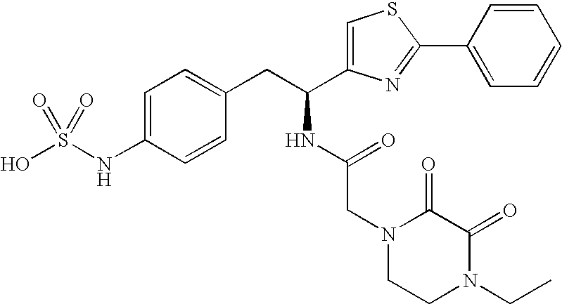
C1=C(NS(O)(=O)=O)C=CC(CC(NC(CN2CCN(CC)C(=O)C2=O)=O)C2=CSC(C3=CC=CC=C3)=N2)=C1
